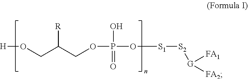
C(C(COP(O[S1][S2][G]([FA1])[FA2])(O)=O)[R])O[H]
